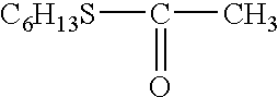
[C6H13S]C(C)=O
